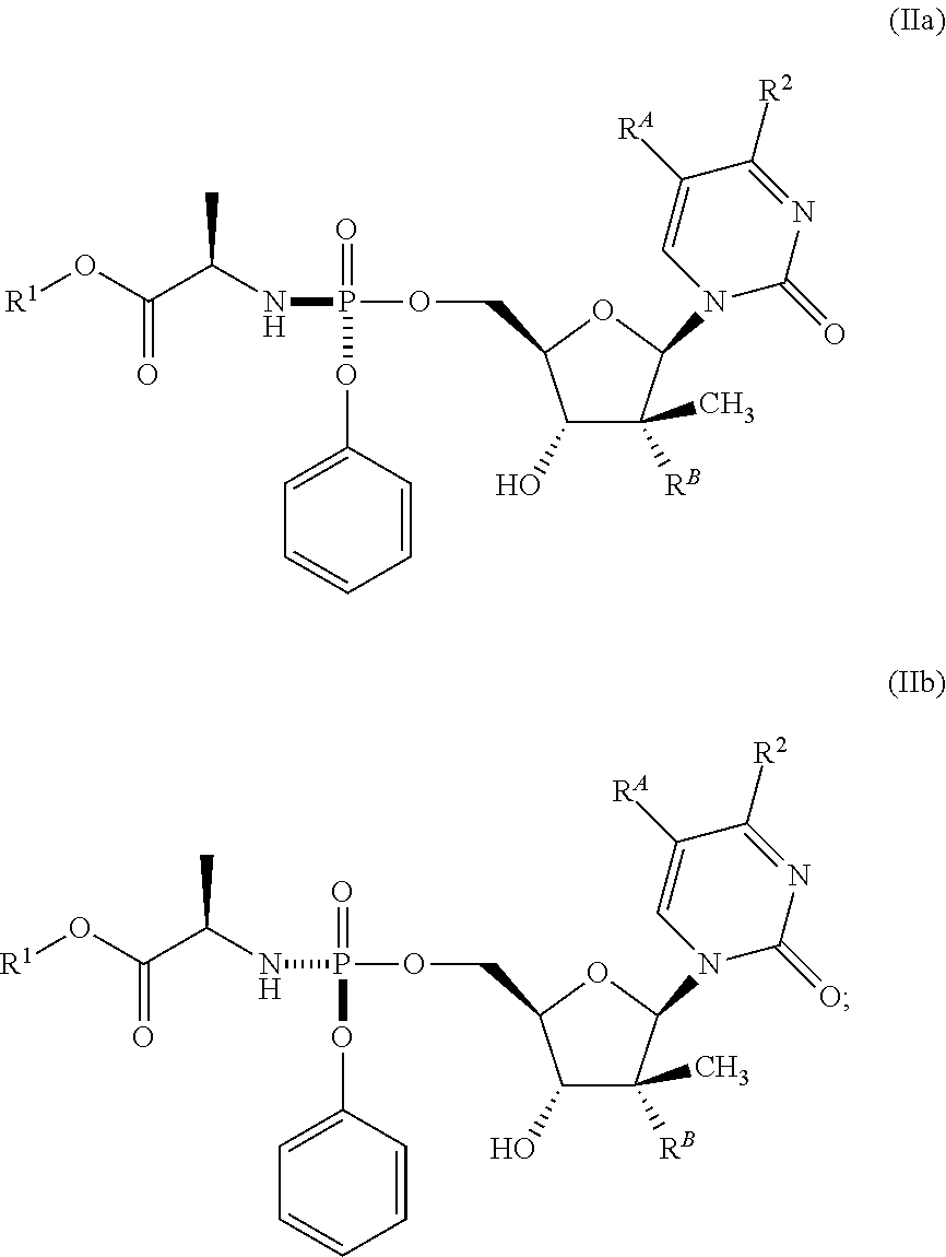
C1(O)C([RB])(C)C(N2C(=O)N=C([R2])C([RA])=C2)OC1COP(NC(C(O[R1])=O)C)(OC1=CC=CC=C1)=O.C1(O)C([RB])(C)C(N2C(=O)N=C([R2])C([RA])=C2)OC1COP(NC(C(O[R1])=O)C)(OC1=CC=CC=C1)=O
